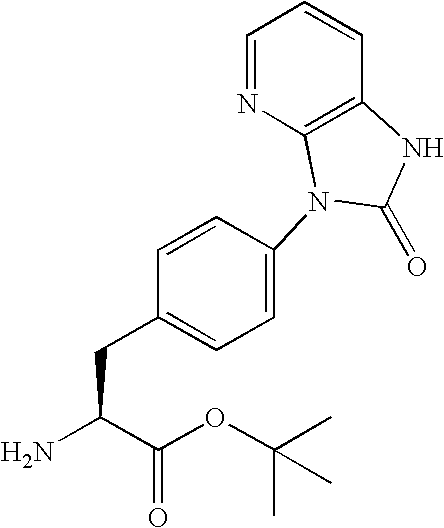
C1=C(N2C3=C(C=CC=N3)NC2=O)C=CC(CC(N)C(OC(C)(C)C)=O)=C1
